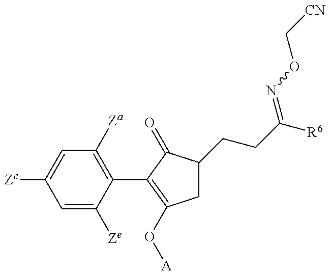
C1=C([Ze])C(C2=C(O[A])CC(CCC([R6])=NOC[CN])C2=O)=C([Za])C=C1[Zc]
